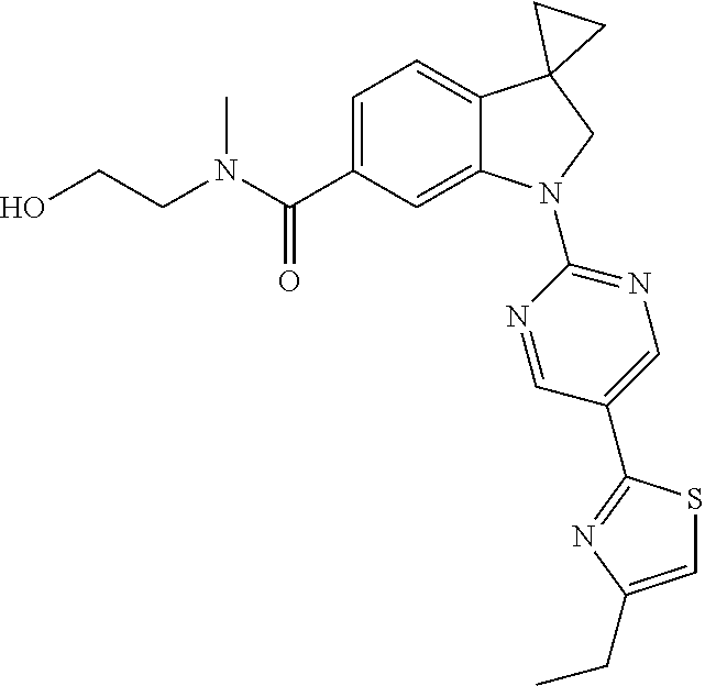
C(C1=CC=C2C(=C1)N(C1=NC=C(C3=NC(CC)=CS3)C=N1)CC21CC1)(=O)N(C)CCO
